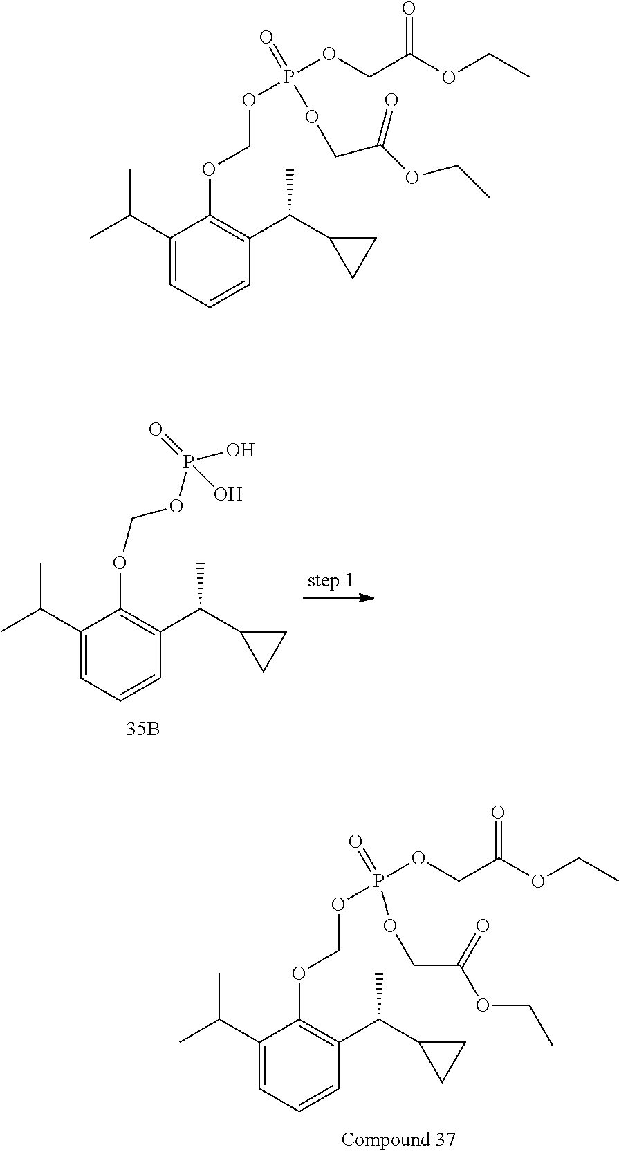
C1(C(C)C)=CC=CC(C(C2CC2)C)=C1OCOP(O)(O)=O.C1(C(C)C)=CC=CC(C(C2CC2)C)=C1OCOP(=O)(OCC(OCC)=O)OCC(OCC)=O.C1(C(C)C)=CC=CC(C(C2CC2)C)=C1OCOP(=O)(OCC(OCC)=O)OCC(OCC)=O
